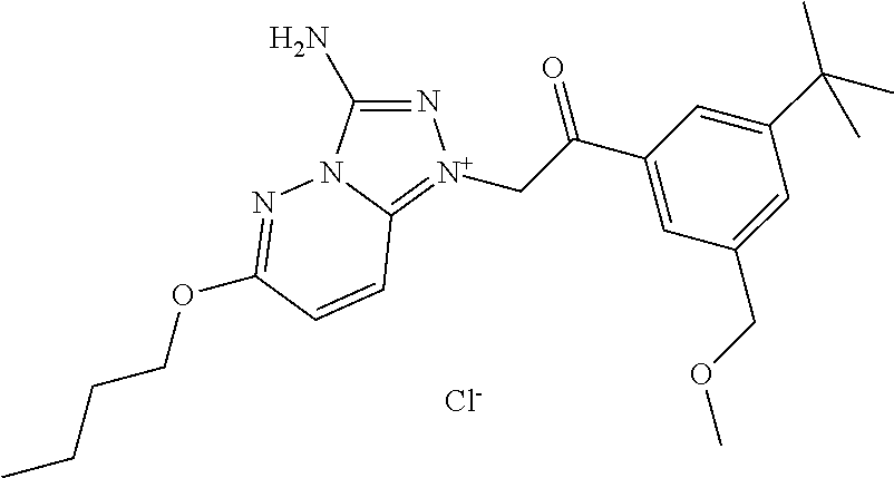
N1=C(N)N2C(=[N+]1CC(=O)C1=CC(COC)=CC(C(C)(C)C)=C1)C=CC(OCCCC)=N2.[Cl-]
